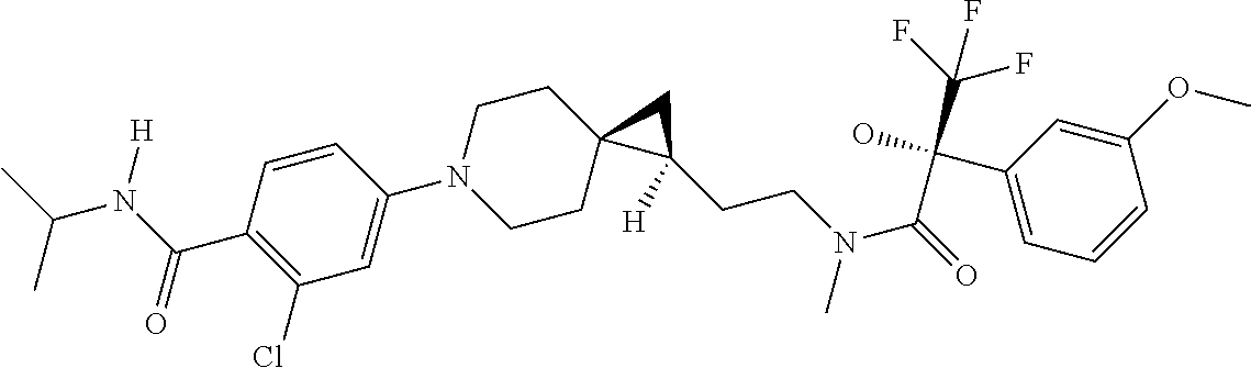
C1=CC(C(N([H])C(C)C)=O)=C(Cl)C=C1N1CCC2(CC1)C(CCN(C(=O)C(C1=CC=CC(OC)=C1)(C(F)(F)F)O)C)([H])C2
